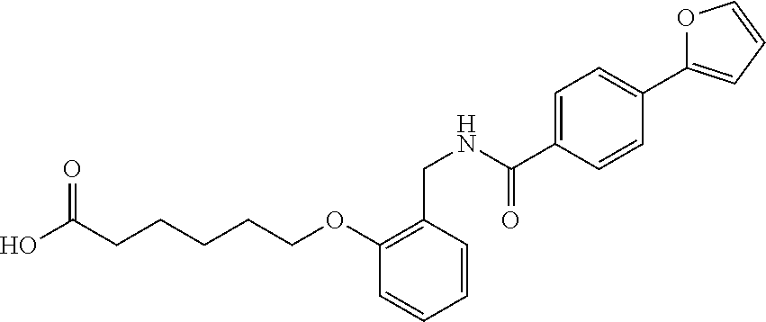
OC(CCCCCOC1=C(CNC(C2=CC=C(C3=CC=CO3)C=C2)=O)C=CC=C1)=O
